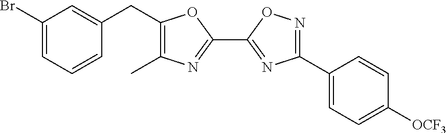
C1(Br)=CC=CC(CC2=C(C)N=C(C3=NC(C4=CC=C([OCF3])C=C4)=NO3)O2)=C1
